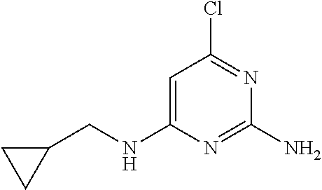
C1=C(NCC2CC2)N=C(N)N=C1Cl
